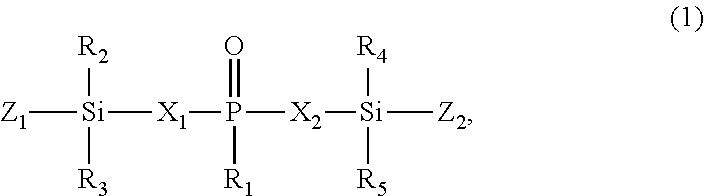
[Z1][Si]([X1]P([X2][Si]([Z2])([R4])[R5])(=O)[R1])([R2])[R3]
